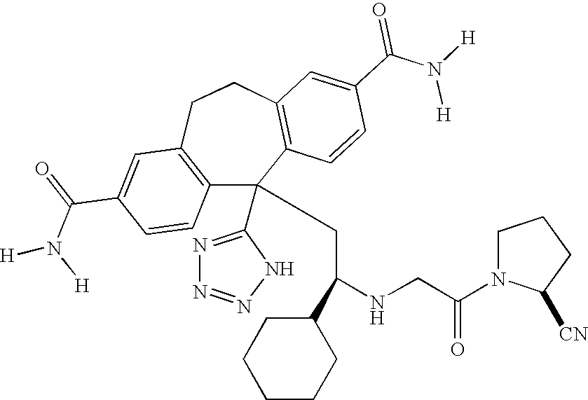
C1(C(=O)N([H])[H])=CC2=C(C=C1)C(C1=NN=NN1)(CC(NCC(N1C([CN])CCC1)=O)C1CCCCC1)C1=C(CC2)C=C(C(N([H])[H])=O)C=C1
